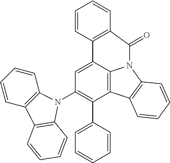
C1=CC2=C(C=C1)C(=O)N1C3=C(C(C4=CC=CC=C4)=C(N4C5=C(C=CC=C5)C5=C4C=CC=C5)C=C23)C2=C1C=CC=C2
